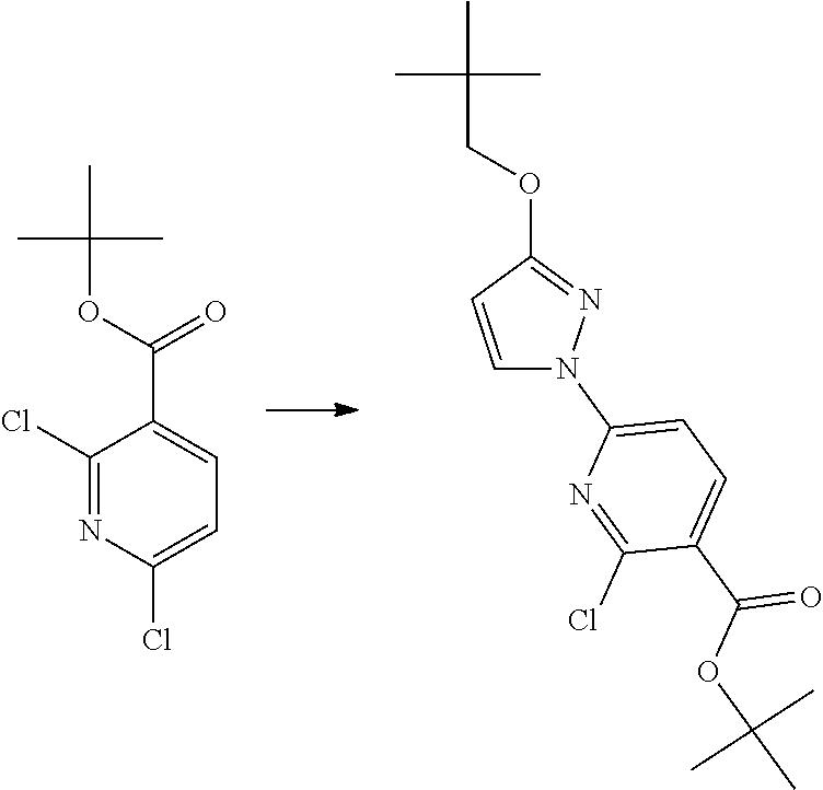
C1(C(OC(C)(C)C)=O)=CC=C(Cl)N=C1Cl.C1=CC(OCC(C)(C)C)=NN1C1=CC=C(C(OC(C)(C)C)=O)C(Cl)=N1
